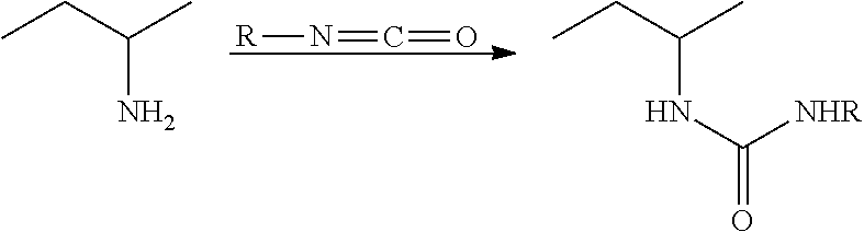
[R]N=C=O.C(N)(CC)C.C(NC([NHR])=O)(CC)C
